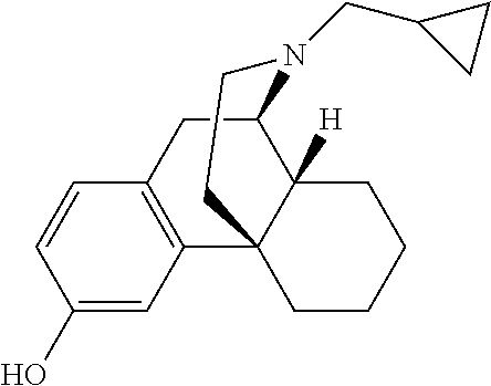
C1=CC(O)=CC2=C1CC1C3([H])C2(CCCC3)CCN1CC1CC1
